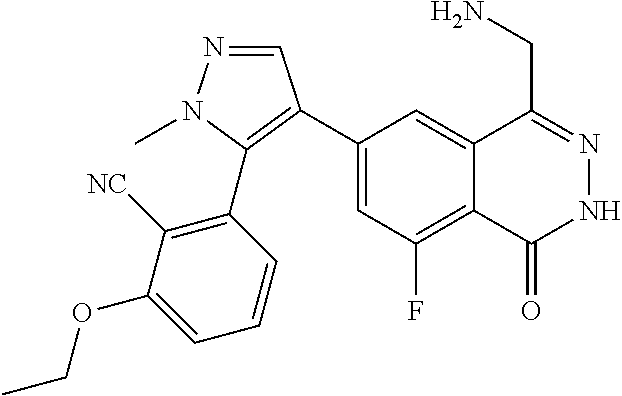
C1(C2=C(C3=C([NC])C(OCC)=CC=C3)N(C)N=C2)=CC(F)=C2C(=C1)C(CN)=NNC2=O
